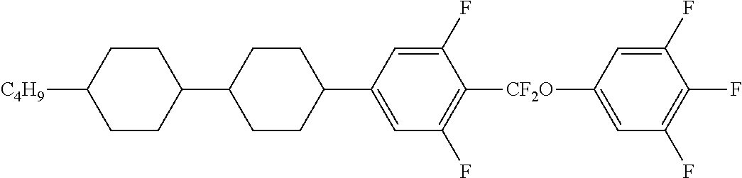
C1CC(C2CCC([C4H9])CC2)CCC1C1=CC(F)=C([CF2O]C2=CC(F)=C(F)C(F)=C2)C(F)=C1
